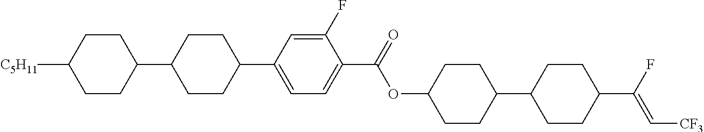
[C5H11]C1CCC(C2CCC(C3=CC=C(C(=O)OC4CCC(C5CCC(C(F)=C[CF3])CC5)CC4)C(F)=C3)CC2)CC1
